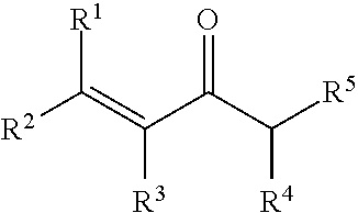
[R1]C([R2])=C([R3])C(=O)C([R4])[R5]
